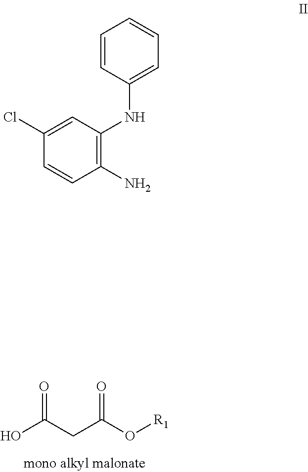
OC(CC(O[R1])=O)=O.C1=CC(NC2=C(N)C=CC(Cl)=C2)=CC=C1
